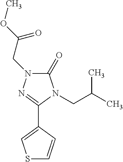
C1(=O)N(CC(OC)=O)N=C(C2=CSC=C2)N1CC(C)C
